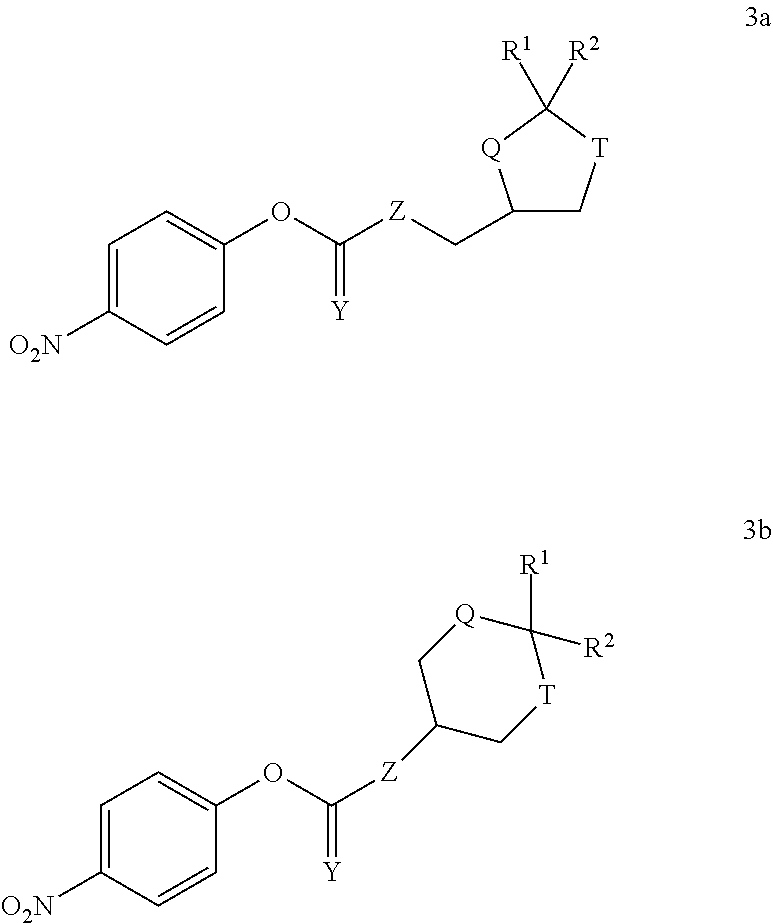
C1=C([O2N])C=CC(OC([Z]CC2C[T]C([R2])([R1])[Q]2)=[Y])=C1.C1=C([O2N])C=CC(OC([Z]C2C[T]C([R1])([R2])[Q]C2)=[Y])=C1
